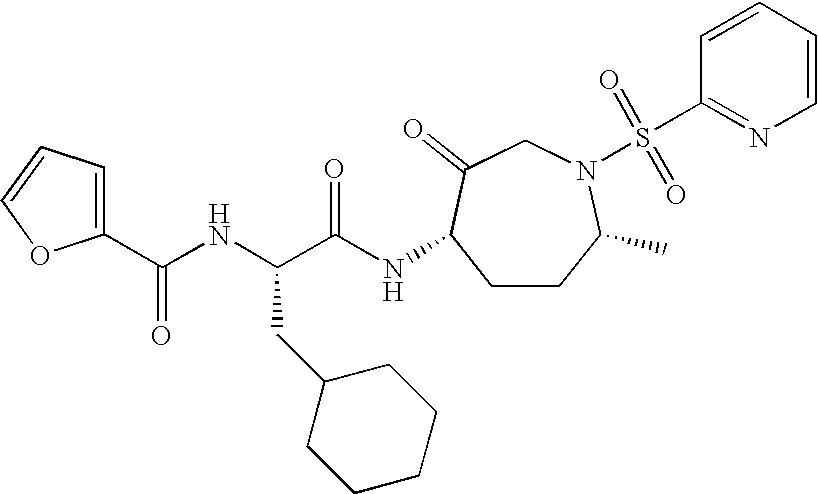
C(NC(C(NC1CCC(C)N(S(C2=NC=CC=C2)(=O)=O)CC1=O)=O)CC1CCCCC1)(=O)C1=CC=CO1
